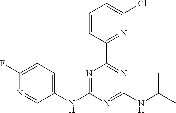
C1=CC(C2=NC(NC(C)C)=NC(NC3=CC=C(F)N=C3)=N2)=NC(Cl)=C1
